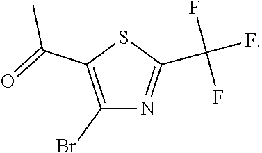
C1(Br)=C(C(C)=O)SC(C(F)(F)F)=N1
